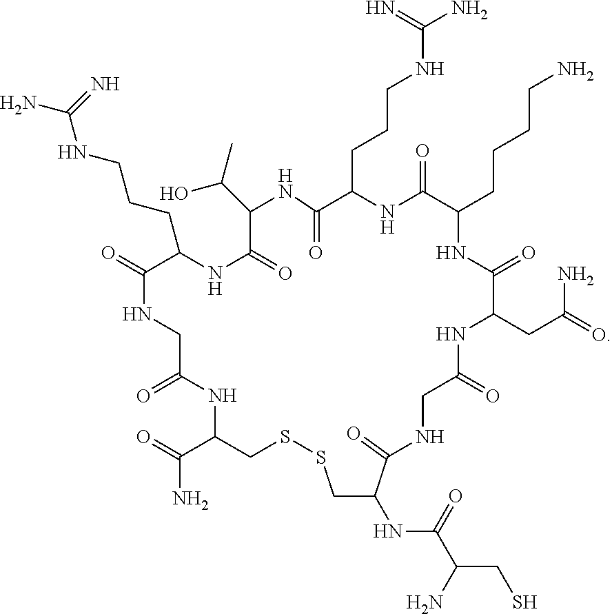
C1(=O)NC(CC(N)=O)C(=O)NC(CCCCN)C(=O)NC(CCCNC(=N)N)C(=O)NC(C(C)O)C(=O)NC(CCCNC(N)=N)C(=O)NCC(=O)NC(C(=O)N)CSSCC(NC(C(N)CS)=O)C(=O)NC1
